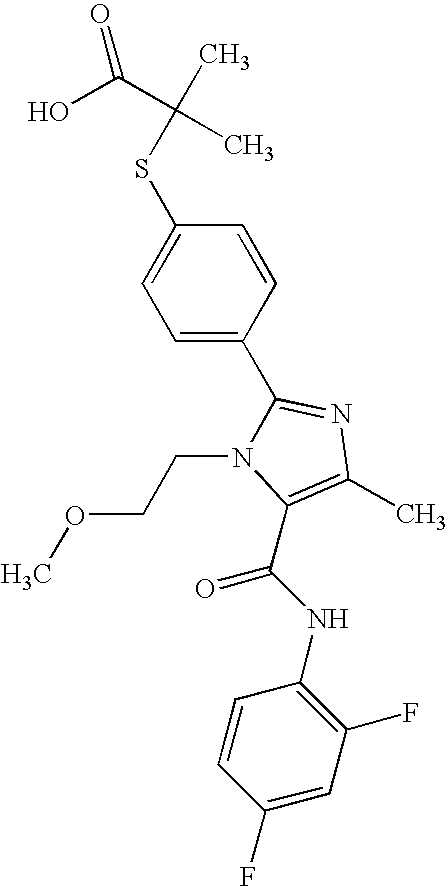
S(C1=CC=C(C2=NC(C)=C(C(NC3=C(F)C=C(F)C=C3)=O)N2CCOC)C=C1)C(C)(C(O)=O)C
